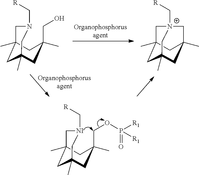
C1C2(C)CC(C)(CC(CO)(C)C2)CN1C[R].C1C2(C)CC3(C)CC(C)(C[N+]1(C[R])C3)C2.C1C2(C)CC(C)(CC(COP(=O)([R1])[R1])(C)C2)C[NI]1C[R]
